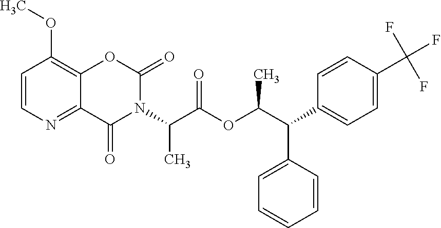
C12=NC=CC(OC)=C1OC(=O)N(C(C(OC(C(C1=CC=C(C(F)(F)F)C=C1)C1=CC=CC=C1)C)=O)C)C2=O
